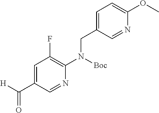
C1=C(CN(C2=C(F)C=C(C([H])=O)C=N2)[Boc])C=NC(OC)=C1
